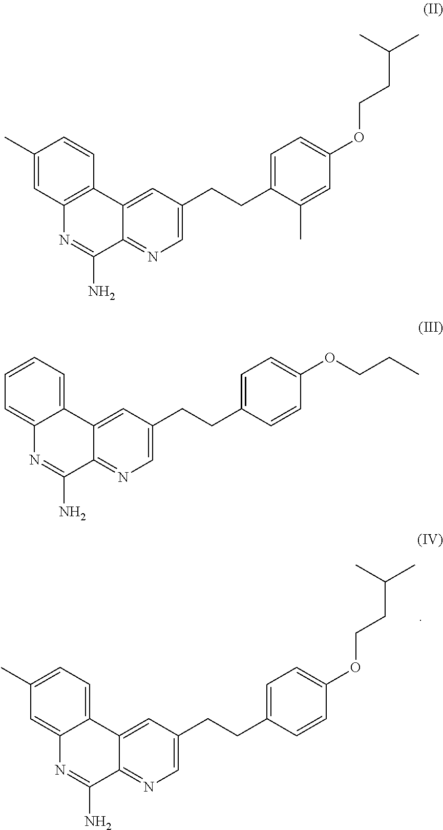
C1(C)=CC=C2C(=C1)N=C(N)C1=NC=C(CCC3=CC=C(OCCC(C)C)C=C3)C=C21.C1(C)=CC2=C(C=C1)C1=CC(CCC3=CC=C(OCCC(C)C)C=C3C)=CN=C1C(N)=N2.C1=CC=C2C(=C1)N=C(N)C1=NC=C(CCC3=CC=C(OCCC)C=C3)C=C21
